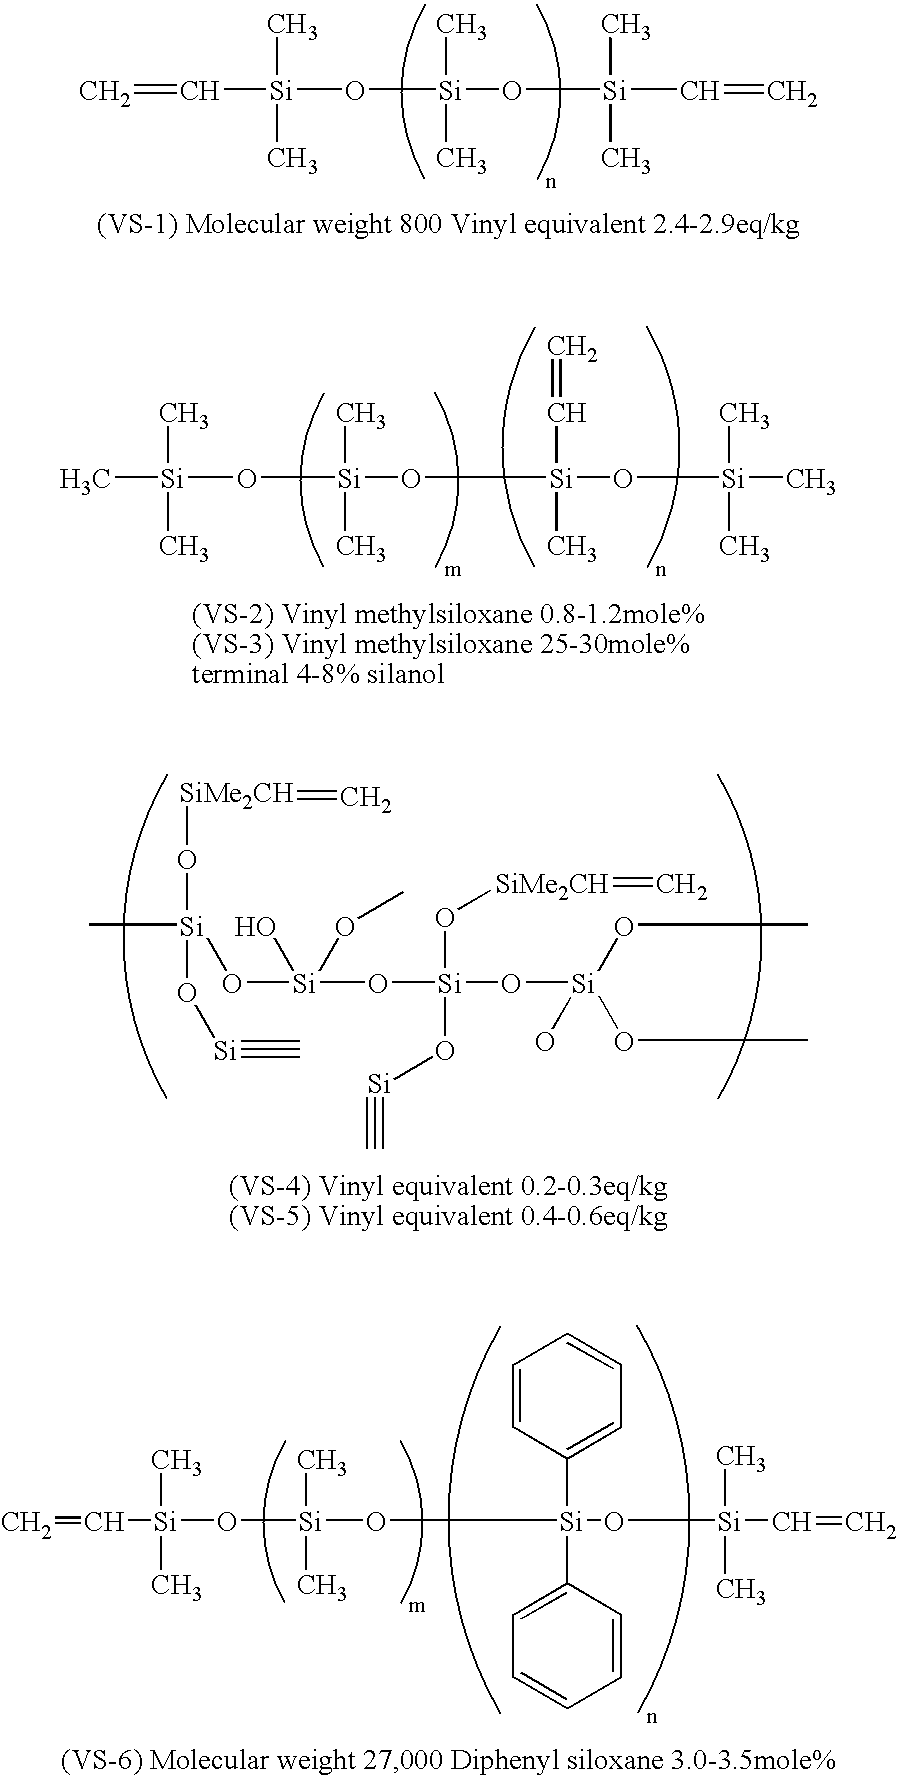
C=C[Si](O[Si](O[Si](C=C)(C)C)(C)C)(C)C.C[Si](O[Si](O[Si](O[Si](C)(C)C)(C=C)C)(C)C)(C)C.[SiMe2CH](=C)O[Si](O[Si]#C)(C)O[Si](O[Si](O[Si](OC)(OC)O)(O[Si]#C)O[SiMe2CH]=C)(O)OC.C=C[Si](O[Si](O[Si](O[Si](C=C)(C)C)(C1=CC=CC=C1)C1=CC=CC=C1)(C)C)(C)C
